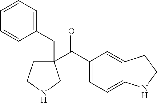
C(=O)(C1(CC2=CC=CC=C2)CCNC1)C1=CC=C2C(=C1)CCN2
